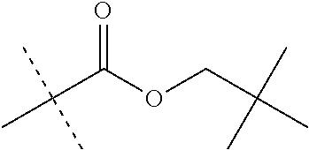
CC(C(OCC(C)(C)C)=O)(C)C
